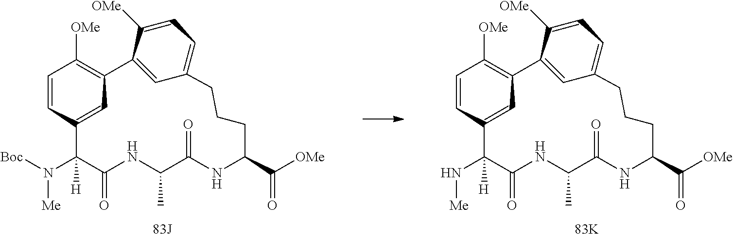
[Boc]N(C1([H])C(=O)NC(C)C(=O)NC(C([OMe])=O)CCCC2=CC=C([OMe])C(=C2)C2=C([OMe])C=CC1=C2)[Me].N(C1([H])C(=O)NC(C)C(=O)NC(C([OMe])=O)CCCC2=CC=C([OMe])C(=C2)C2=C([OMe])C=CC1=C2)[Me]
